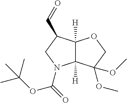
C12([H])C([H])(C(C=O)CN1C(OC(C)(C)C)=O)OCC2(OC)OC
